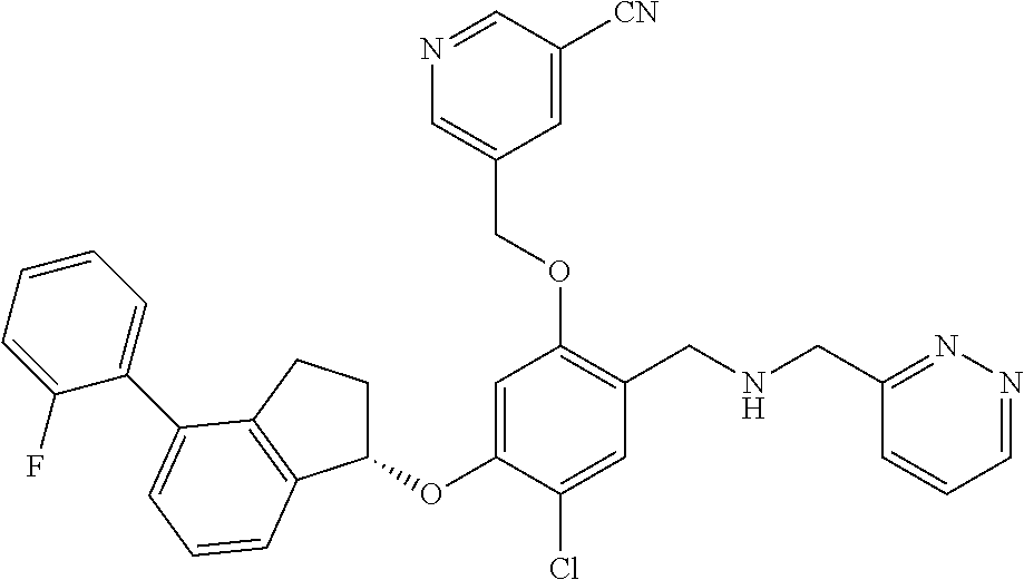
C1(OC2=CC(OCC3=CN=CC([CN])=C3)=C(CNCC3=NN=CC=C3)C=C2Cl)CCC2=C1C=CC=C2C1=CC=CC=C1F
